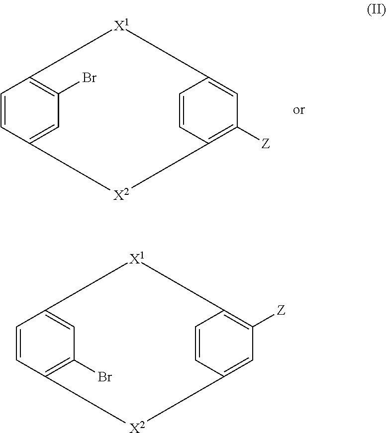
C1=CC2=CC(Br)=C1[X1]C1=CC([Z])=C(C=C1)[X2]2.C1=CC2=C(Br)C=C1[X1]C1=C([Z])C=C(C=C1)[X2]2
